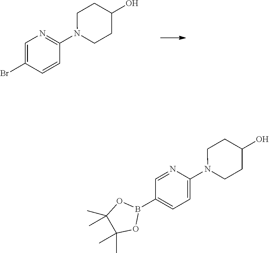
C1=C(Br)C=CC(N2CCC(O)CC2)=N1.C1=NC(N2CCC(O)CC2)=CC=C1B1OC(C)(C)C(C)(C)O1
